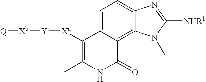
C1=C2C(=C3C(=C1)N=C([NHRb])N3C)C(=O)NC(C)=C2[Xa][Y][Xb][Q]
